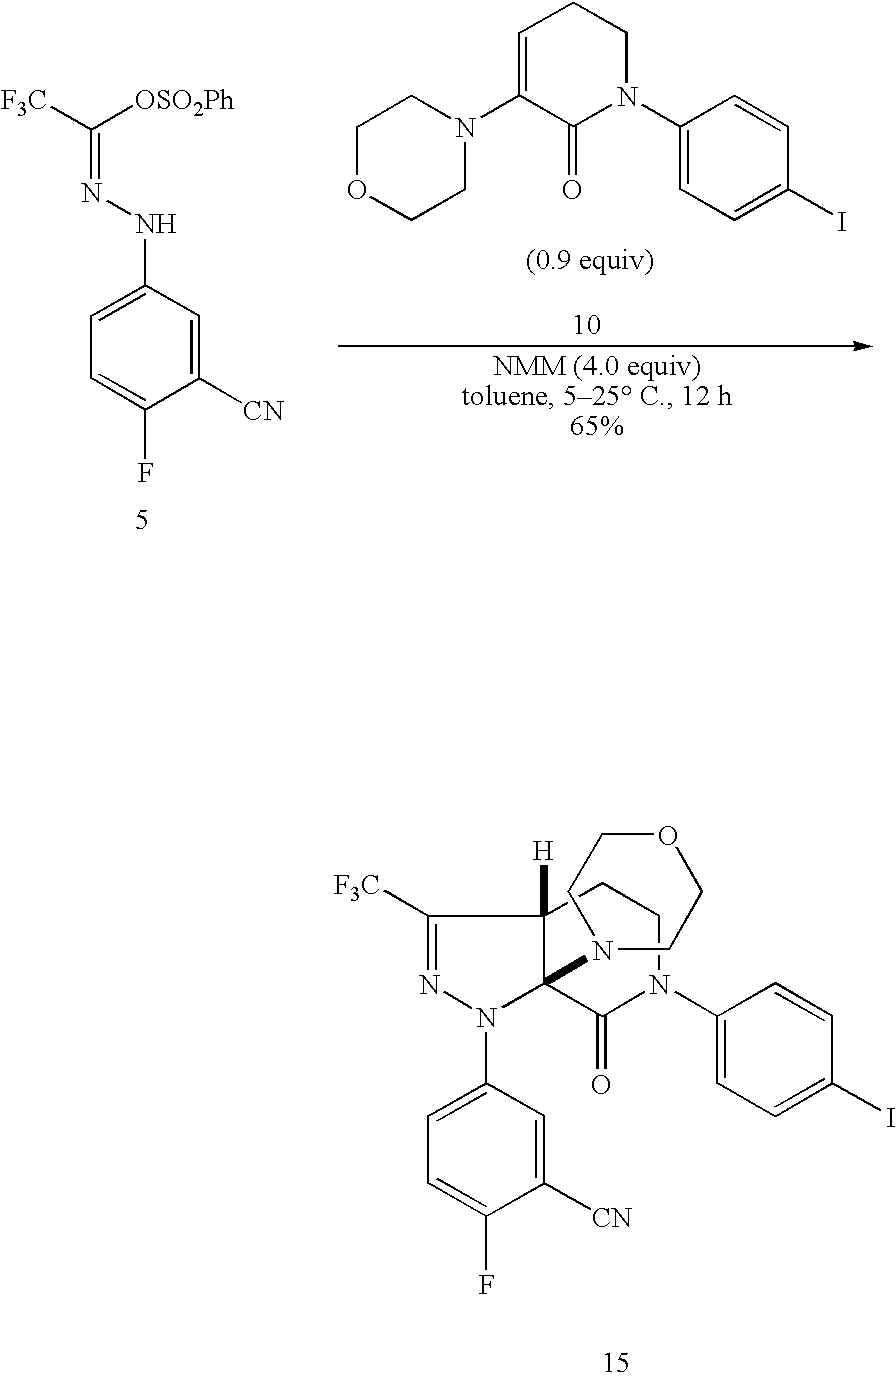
C1=C(N2N=C([F3C])C3([H])C2(N2CCOCC2)C(=O)N(C2=CC=C(I)C=C2)CC3)C=C([CN])C(F)=C1.C1OCCN(C2=CCCN(C3=CC=C(I)C=C3)C2=O)C1.C1=C(NN=C([F3C])[OSO2Ph])C=C([CN])C(F)=C1
